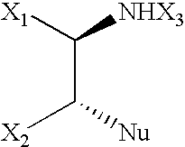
C(C([X1])[NHX3])([Nu])[X2]
